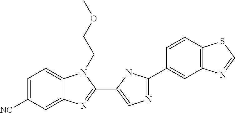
C1=C([NC])C=C2C(=C1)N(CCOC)C(C1=CN=C(C3=CC4=C(C=C3)SC=N4)N1)=N2
